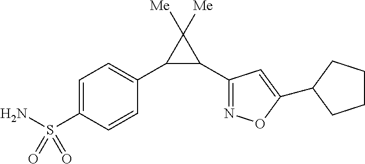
C1=C(S(N)(=O)=O)C=CC(C2C(C3=NOC(C4CCCC4)=C3)C2([Me])[Me])=C1
